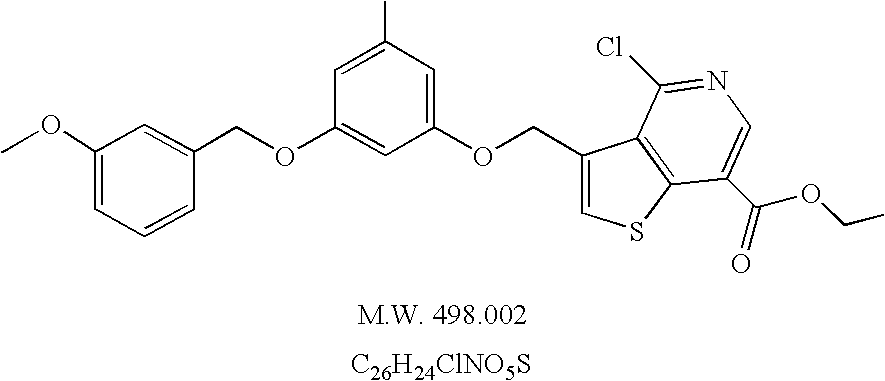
[C26H24ClNO5S].C(OC1=CC(OCC2=CSC3=C2C(Cl)=NC=C3C(=O)OCC)=CC(C)=C1)C1=CC(OC)=CC=C1
